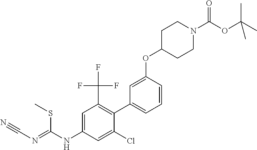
C1=C(OC2CCN(C(OC(C)(C)C)=O)CC2)C=CC=C1C1=C(C(F)(F)F)C=C(NC(=NC#N)SC)C=C1Cl
